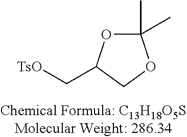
C1(C)(C)OC(C[TsO])CO1
